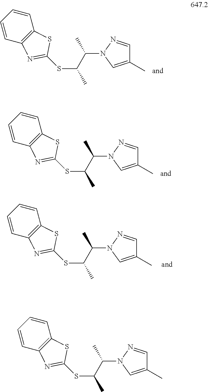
C1=CC=CC2=C1SC(SC(C(N1N=CC(C)=C1)C)C)=N2.C1=CC=CC2=C1SC(SC(C(N1N=CC(C)=C1)C)C)=N2.C1=CC=CC2=C1SC(SC(C(N1N=CC(C)=C1)C)C)=N2.C1=CC=CC2=C1SC(SC(C(N1N=CC(C)=C1)C)C)=N2
